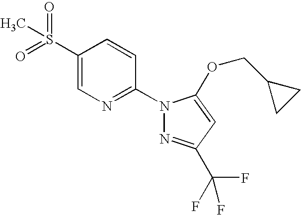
C1(S(=O)(=O)C)=CN=C(N2N=C(C(F)(F)F)C=C2OCC2CC2)C=C1
